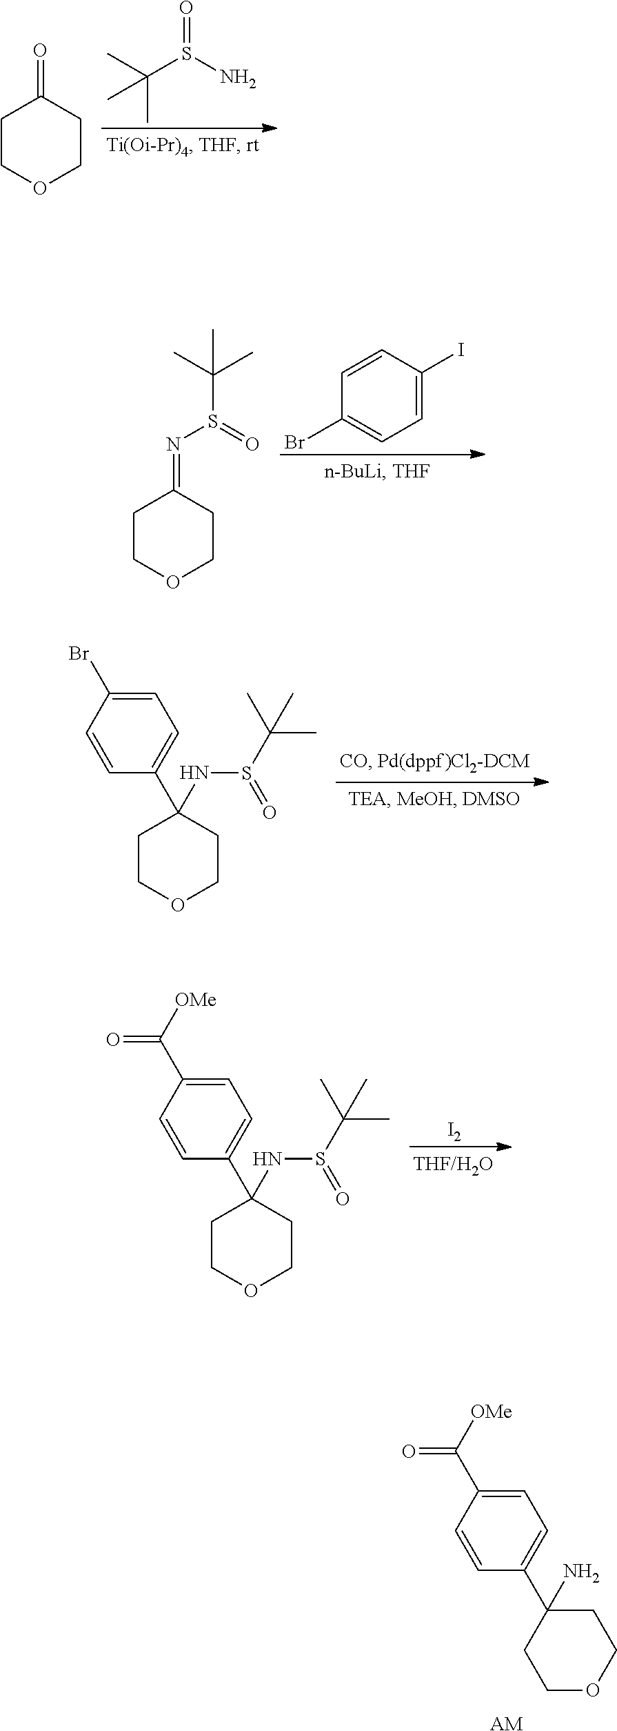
[AM].C1=C(C(=O)[OMe])C=CC(C2(N)CCOCC2)=C1.C(S(N)=O)(C)(C)C.C1COCCC1=O.C1=C(I)C=CC(Br)=C1.C1COCCC1=NS(C(C)(C)C)=O.C1=C(Br)C=CC(C2(NS(=O)C(C)(C)C)CCOCC2)=C1.[I2].C1=C(C(=O)[OMe])C=CC(C2(NS(=O)C(C)(C)C)CCOCC2)=C1
